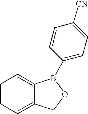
C1=CC=C2C(=C1)B(C1=CC=C([CN])C=C1)OC2
